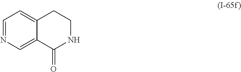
C1=NC=C2C(=C1)CCNC2=O
